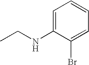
CCNC1=CC=CC=C1Br
